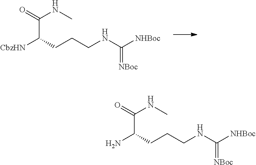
[CbzHN]C(C(=O)NC)CCCNC([NHBoc])=[NBoc].NC(C(=O)NC)CCCNC([NHBoc])=[NBoc]
